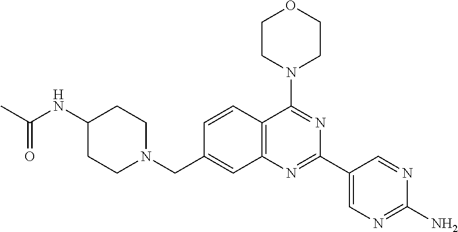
C(N1CCC(NC(C)=O)CC1)C1=CC2=C(C(N3CCOCC3)=NC(C3=CN=C(N)N=C3)=N2)C=C1
